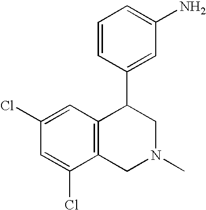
C1(Cl)=CC2=C(C(Cl)=C1)CN(C)CC2C1=CC(N)=CC=C1
